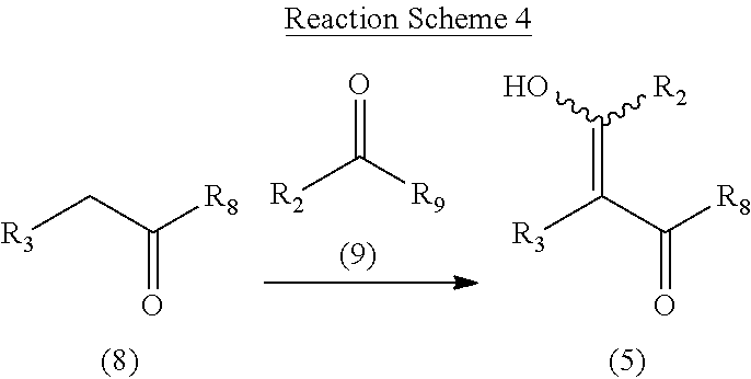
[R3]CC([R8])=O.O=C([R9])[R2].[R3]C(C([R8])=O)=C([R2])O
